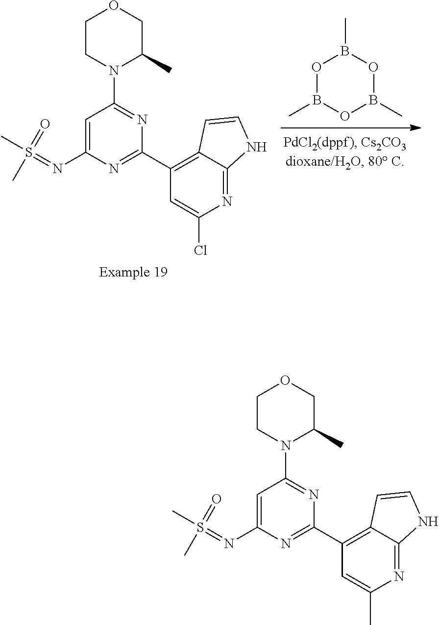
O1B(C)OB(C)OB1C.C1CN(C2=NC(C3=C4C(=NC(Cl)=C3)NC=C4)=NC(N=S(C)(=O)C)=C2)C(C)CO1.C1CN(C2=NC(C3=C4C(=NC(C)=C3)NC=C4)=NC(N=S(C)(=O)C)=C2)C(C)CO1
